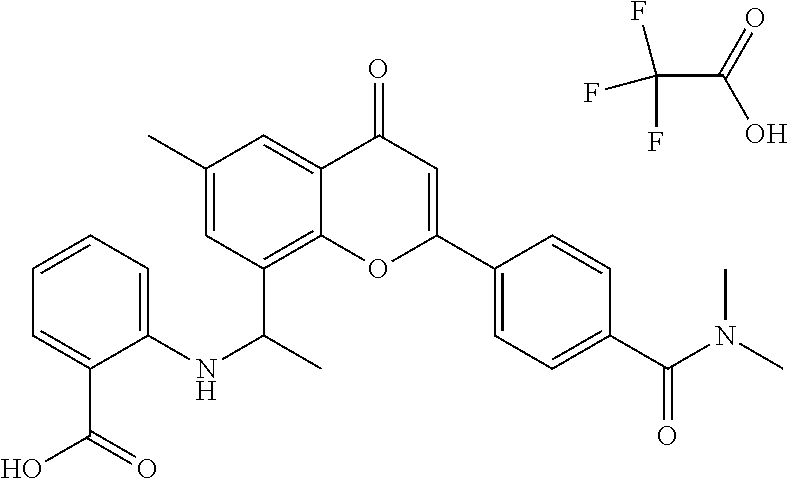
FC(F)(C(=O)O)F.N(C(=O)C1=CC=C(C2=CC(=O)C3=CC(C)=CC(C(C)NC4=CC=CC=C4C(O)=O)=C3O2)C=C1)(C)C
